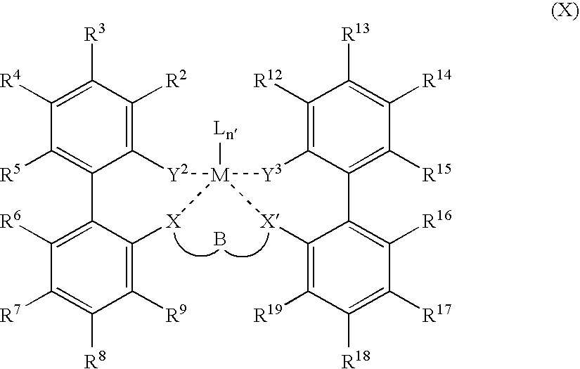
C1([R9])=C2C(=C([R6])C([R7])=C1[R8])C1=C([R5])C([R4])=C([R3])C([R2])=C1[Y2][M]1([Ln])([X]2)[X]C2=C([R19])C([R18])=C([R17])C([R16])=C2C2=C([R15])C([R14])=C([R13])C([R12])=C2[Y3]1.B
